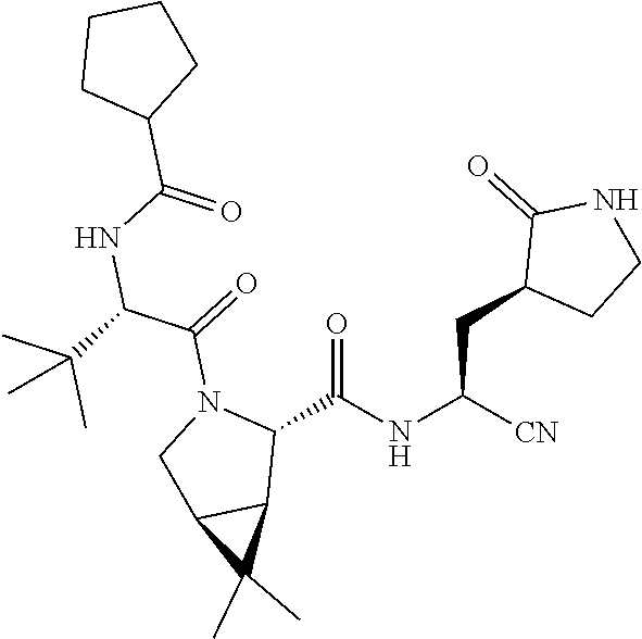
C1(C(NC([CN])CC2CCNC2=O)=O)N(C(=O)C(C(C)(C)C)NC(C2CCCC2)=O)CC2C1C2(C)C
